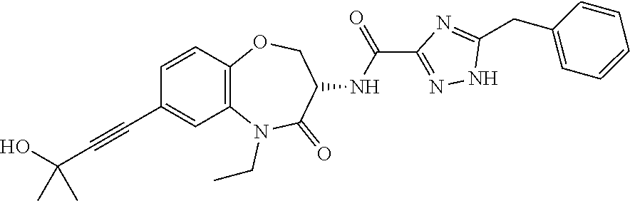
C12=C(C=CC(C#CC(O)(C)C)=C1)OCC(NC(C1=NNC(CC3=CC=CC=C3)=N1)=O)C(=O)N2CC
